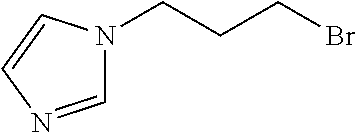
C1=NC=CN1CCCBr
